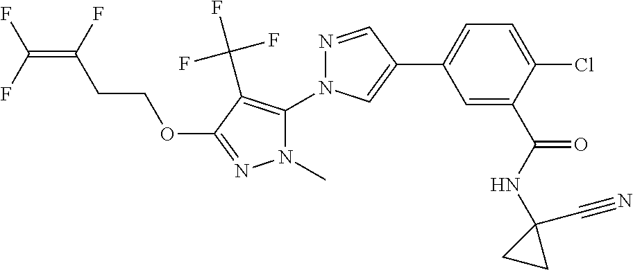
C1(C2=CC=C(Cl)C(C(NC3(C#N)CC3)=O)=C2)=CN(C2=C(C(F)(F)F)C(OCCC(=C(F)F)F)=NN2C)N=C1
